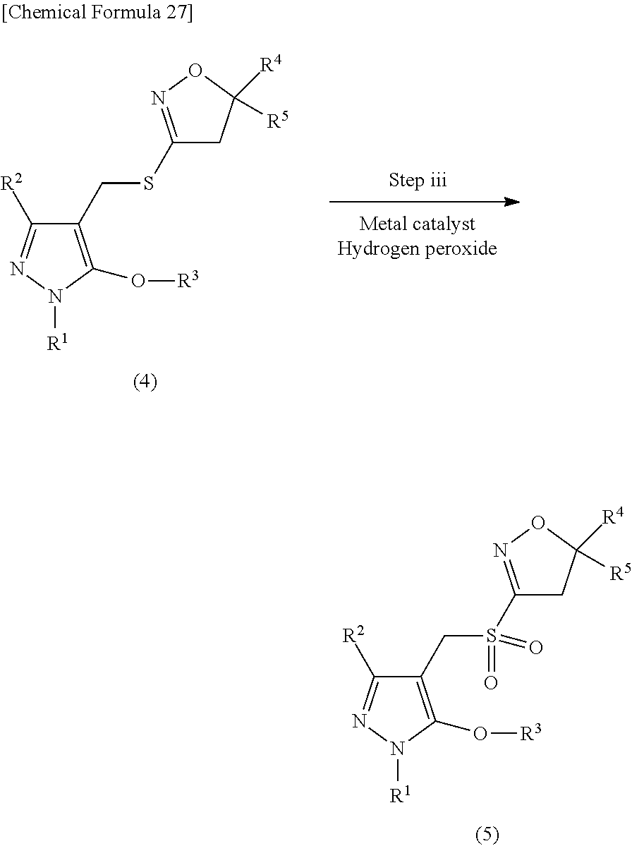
C1(CS(C2=NOC([R4])([R5])C2)(=O)=O)=C(O[R3])N([R1])N=C1[R2].C1(CSC2=NOC([R4])([R5])C2)=C(O[R3])N([R1])N=C1[R2]
